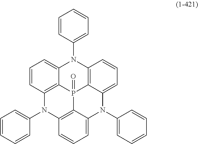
C1=CC(N2C3=CC=CC4=C3P3(=O)C5=C2C=CC=C5N(C2=CC=CC=C2)C2=CC=CC(=C32)N4C2=CC=CC=C2)=CC=C1
